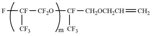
F[CF]([CF3])[CF2O][CF]([CF3])[CH2OCH2CH]=C
